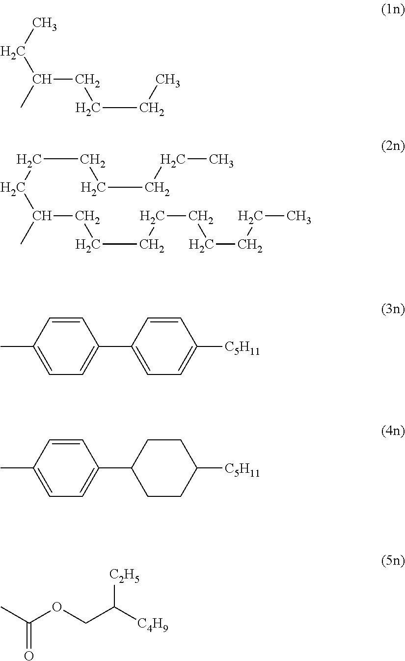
C(CCCC)(C)CC.C(CCCCCCCCC)(C)CCCCCCC.C1(C)=CC=C(C2=CC=C([C5H11])C=C2)C=C1.C1(C)=CC=C(C2CCC([C5H11])CC2)C=C1.CC(OCC([C4H9])[C2H5])=O
